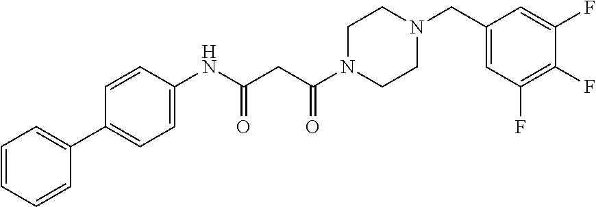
C1=CC=CC(C2=CC=C(NC(CC(N3CCN(CC4=CC(F)=C(F)C(F)=C4)CC3)=O)=O)C=C2)=C1
